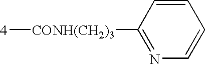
[4][CONH(CH2)3]C1=NC=CC=C1
